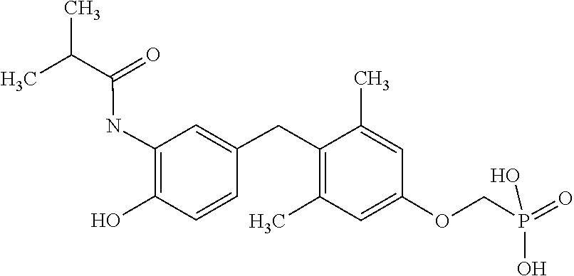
CC(C(=O)NC1=C(O)C=CC(CC2=C(C)C=C(OCP(=O)(O)O)C=C2C)=C1)C
